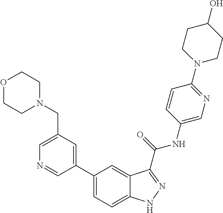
C1(CN2CCOCC2)=CN=CC(C2=CC=C3C(=C2)C(C(NC2=CN=C(N4CCC(O)CC4)C=C2)=O)=NN3)=C1
